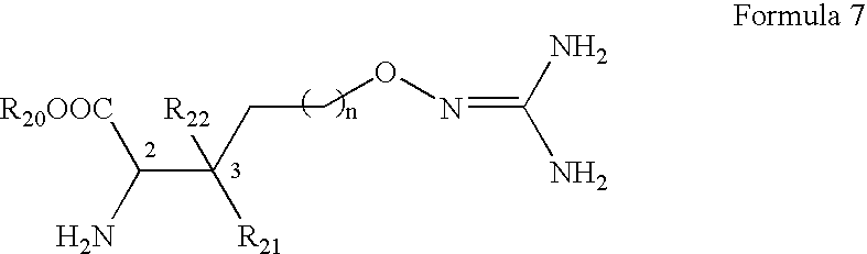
[R20OOC]C(N)C(CCON=C(N)N)([R22])[R21]
